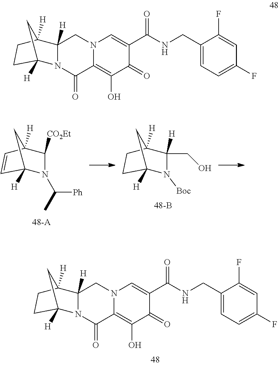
C12([H])N(C(=O)C3=C(O)C(=O)C(C(NCC4=CC=C(F)C=C4F)=O)=CN3C1)C1([H])CCC2([H])C1.C12([H])N(C(=O)C3=C(O)C(=O)C(C(NCC4=CC=C(F)C=C4F)=O)=CN3C1)C1([H])CCC2([H])C1.C1([CO2Et])N(C([Ph])C)C2([H])C=CC1([H])C2.C1([H])(CO)N([Boc])C2([H])CCC1([H])C2
